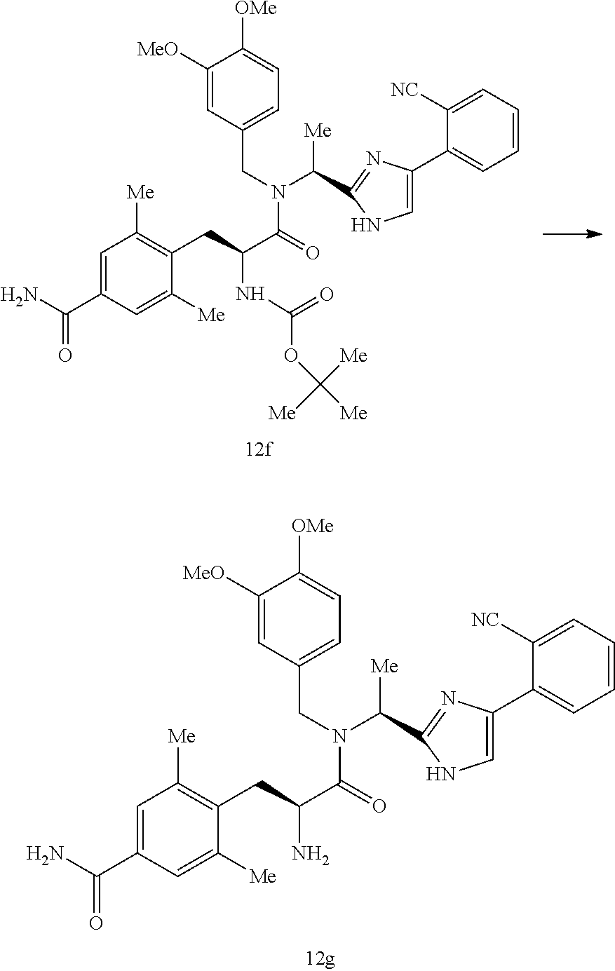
C(N(CC1=CC=C([OMe])C([MeO])=C1)C(C(CC1=C([Me])C=C(C(N)=O)C=C1[Me])NC(=O)OC([Me])([Me])[Me])=O)([Me])C1=NC(C2=CC=CC=C2[NC])=CN1.C(N(CC1=CC=C([OMe])C([MeO])=C1)C(C(CC1=C([Me])C=C(C(N)=O)C=C1[Me])N)=O)([Me])C1=NC(C2=CC=CC=C2[NC])=CN1
